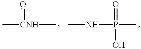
C[CNH](C)=O.CNP(O)(=O)C
